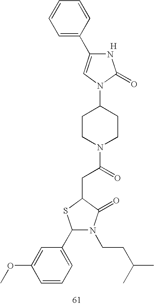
C1=C(C2=CN(C3CCN(C(=O)CC4SC(C5=CC=CC(OC)=C5)N(CCC(C)C)C4=O)CC3)C(=O)N2)C=CC=C1.[H]
